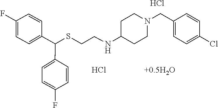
Cl.Cl.S(CCNC1CCN(CC2=CC=C(Cl)C=C2)CC1)C(C1=CC=C(F)C=C1)C1=CC=C(F)C=C1
